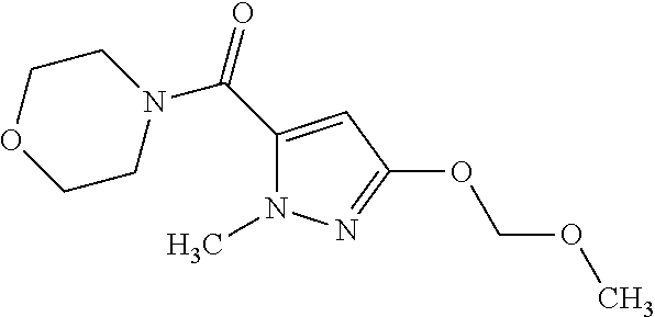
C1(C(N2CCOCC2)=O)=CC(OCOC)=NN1C
